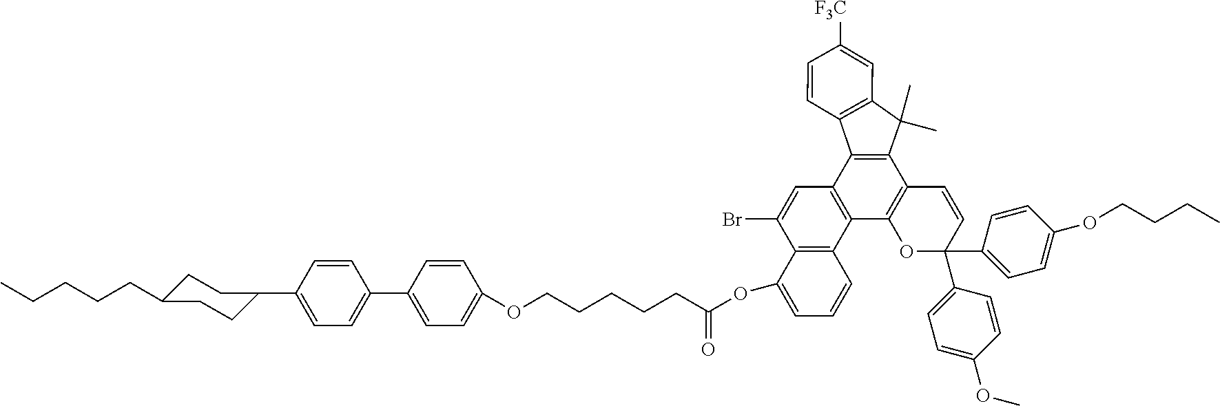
C12=C(C3=C(C4=C1C=CC(C1=CC=C(OC)C=C1)(C1=CC=C(OCCCC)C=C1)O4)C1=C(C(Br)=C3)C(OC(CCCCCOC3=CC=C(C4=CC=C(C5CCC(CCCCC)CC5)C=C4)C=C3)=O)=CC=C1)C1=C(C2(C)C)C=C([F3C])C=C1
